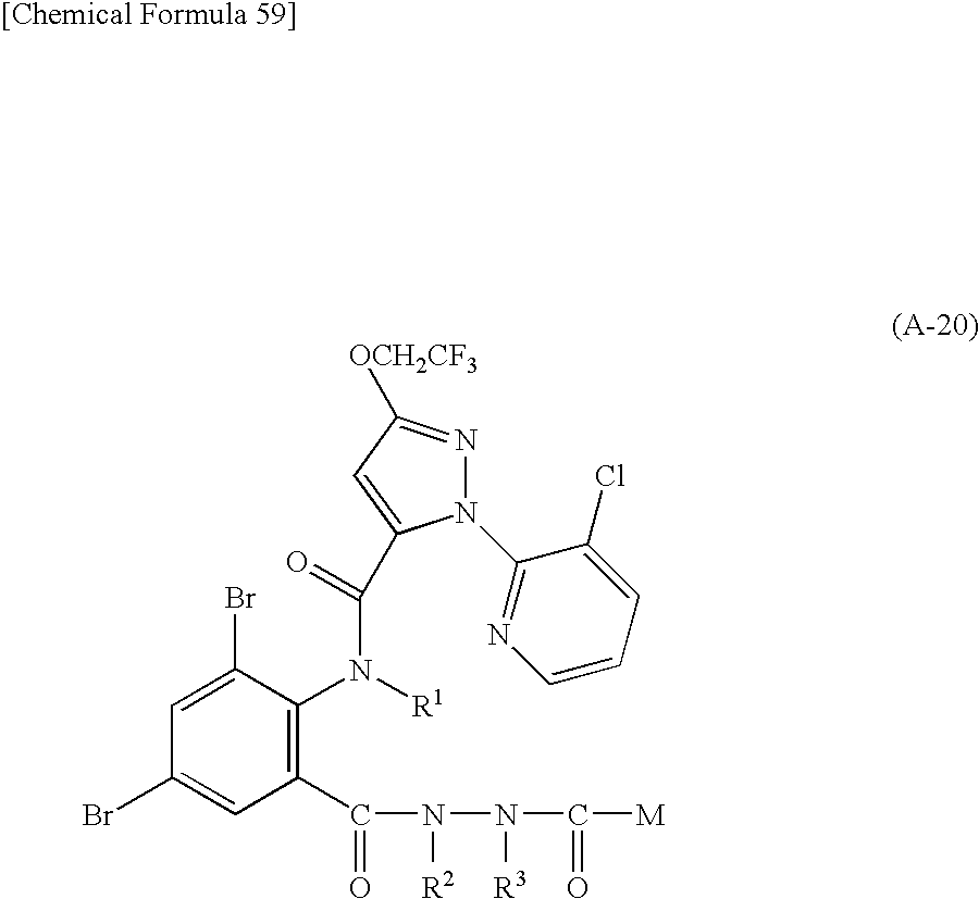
C1(Br)=CC(C(=O)N([R2])N([R3])C(=O)[M])=C(N([R1])C(=O)C2=CC([OCH2CF3])=NN2C2=NC=CC=C2Cl)C(Br)=C1
